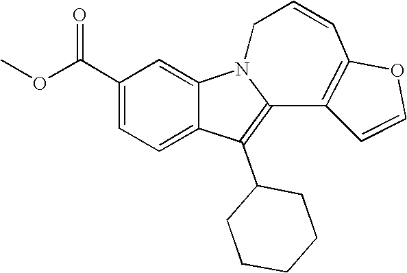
C1(C(OC)=O)=CC=C2C(=C1)N1CC=CC3=C(C1=C2C1CCCCC1)C=CO3
